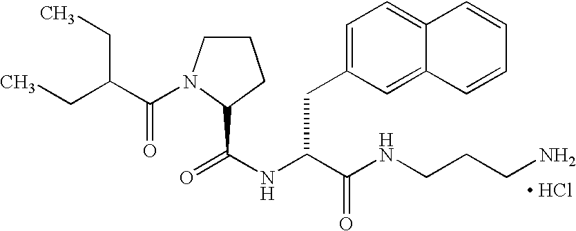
[ HCl].C1CN(C(C(CC)CC)=O)C(C(NC(C(NCCCN)=O)CC2=CC=C3C(=C2)C=CC=C3)=O)C1
